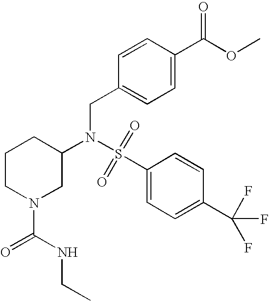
S(=O)(N(CC1=CC=C(C(OC)=O)C=C1)C1CN(C(=O)NCC)CCC1)(C1=CC=C(C(F)(F)F)C=C1)=O
